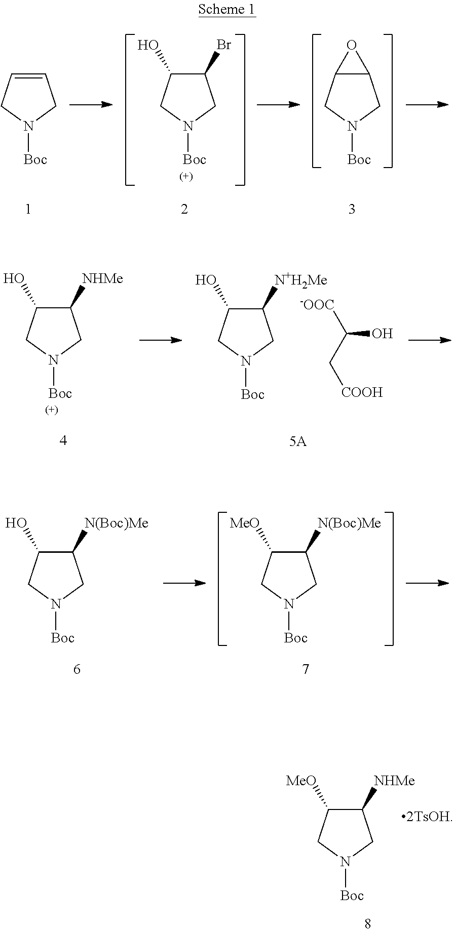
C1([NHMe])C([MeO])CN([Boc])C1.C12C(CN([Boc])C1)O2.C1(Br)C(O)CN([Boc])C1.C1=CCN([Boc])C1.C1([N+H2Me])C(O)CN([Boc])C1.[-OOC]C(C[COOH])O.C1([NHMe])C(O)CN([Boc])C1.C1([N(Boc)Me])C([MeO])CN([Boc])C1.C1([N(Boc)Me])C(O)CN([Boc])C1
